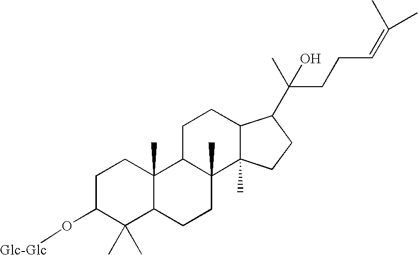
C1C(O[Glc-Glc])C(C)(C)C2C(C)(C1)C1C(C)(CC2)C2(C)C(CC1)C(C(O)(C)CCC=C(C)C)CC2
